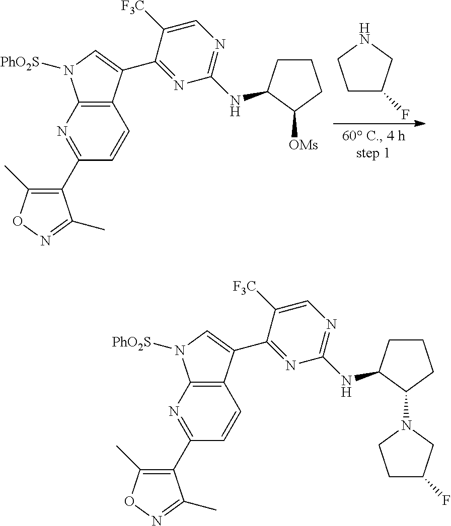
C1(C2=NC3=C(C=C2)C(C2=NC(NC4CCCC4N4CCC(F)C4)=NC=C2[F3C])=CN3[PhO2S])=C(C)ON=C1C.C1(C2=NC3=C(C=C2)C(C2=NC(NC4CCCC4[OMs])=NC=C2[F3C])=CN3[PhO2S])=C(C)ON=C1C.N1CCC(F)C1
